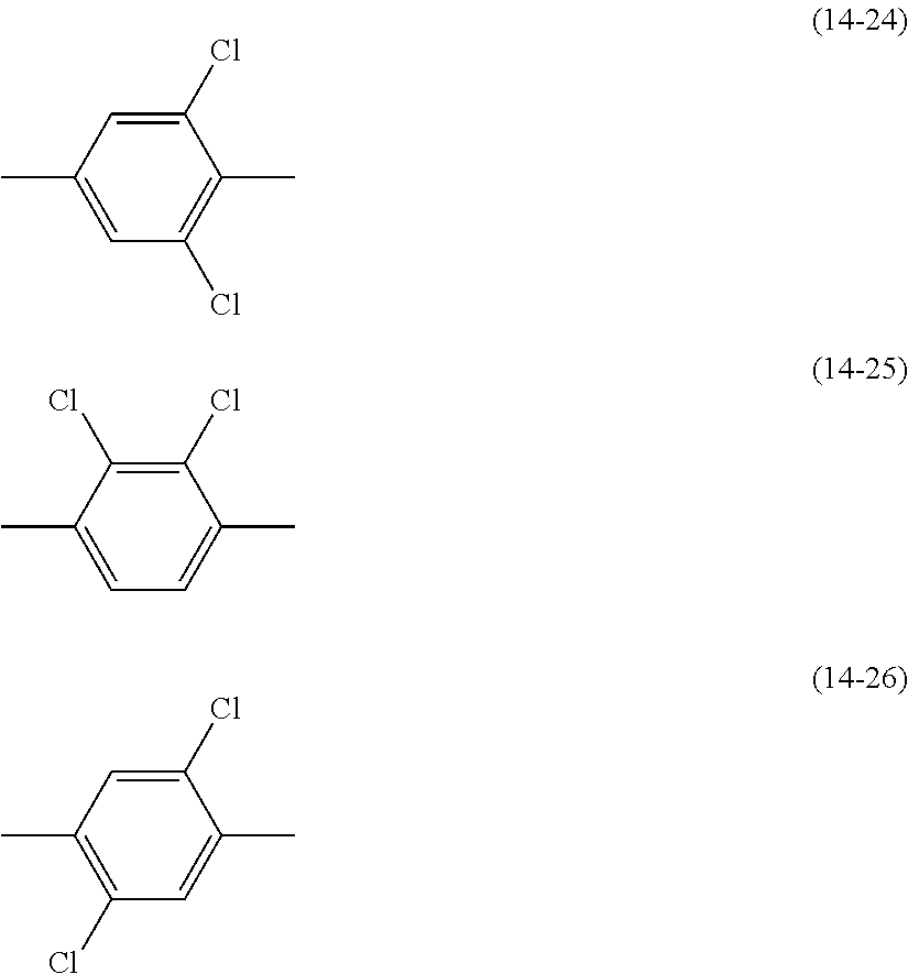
C1=C(C)C=C(Cl)C(C)=C1Cl.C1=C(C)C(Cl)=C(Cl)C(C)=C1.C1(Cl)=C(C)C=C(Cl)C(C)=C1
